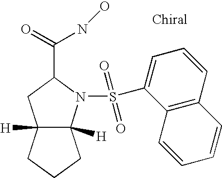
C12([H])C([H])(CCC1)N(S(C1=CC=CC3=C1C=CC=C3)(=O)=O)C(C(=O)NO)C2
